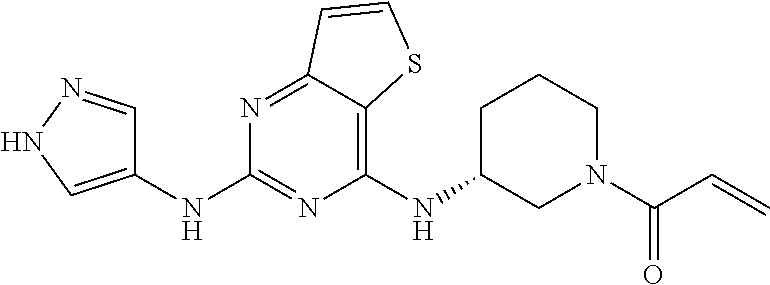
C1(NC2CCCN(C(C=C)=O)C2)=C2C(=NC(NC3=CNN=C3)=N1)C=CS2
